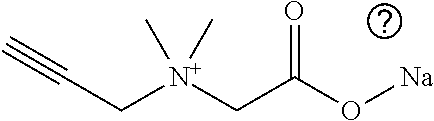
C(C[N+](CC(O[Na])=O)(C)C)#C
